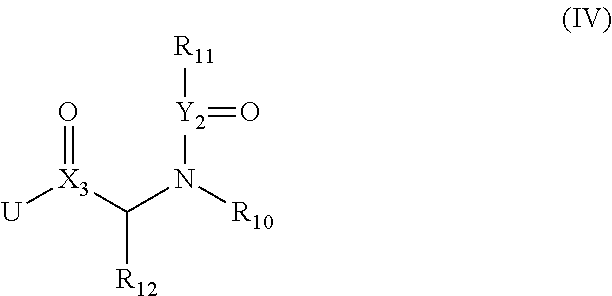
[R12]C([X3]([U])=O)N([R10])[Y2]([R11])=O
